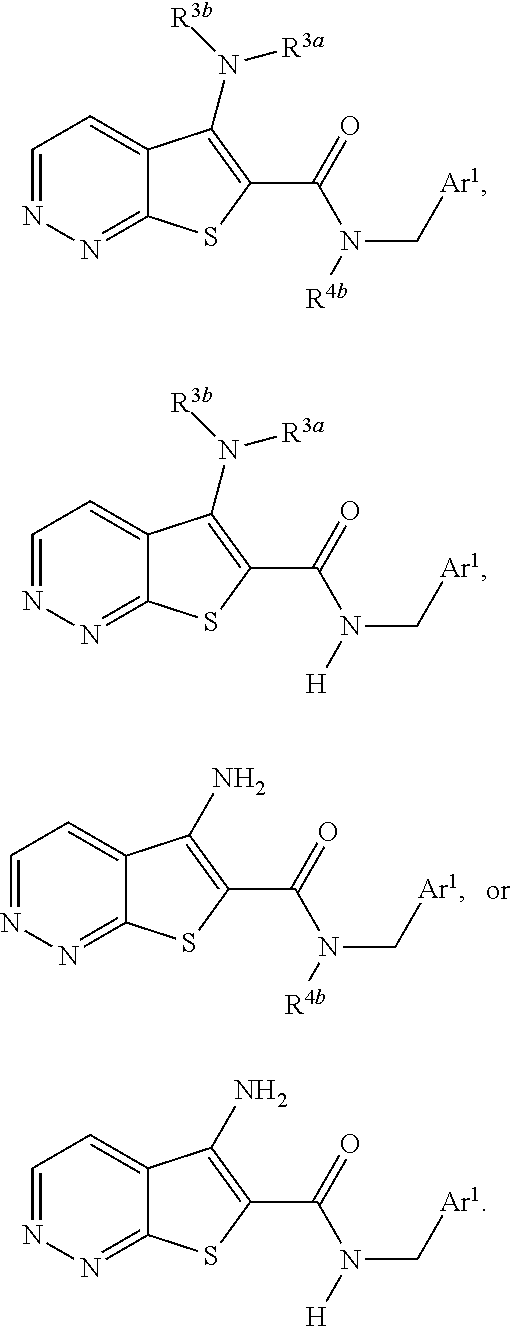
C1=NN=C2C(=C1)C(N([R3b])[R3a])=C(C(=O)N([R4b])C[Ar1])S2.C1=NN=C2C(=C1)C(N([R3b])[R3a])=C(C(=O)N([H])C[Ar1])S2.C1=NN=C2C(=C1)C(N)=C(C(=O)N([H])C[Ar1])S2.C1=NN=C2C(=C1)C(N)=C(C(=O)N([R4b])C[Ar1])S2
